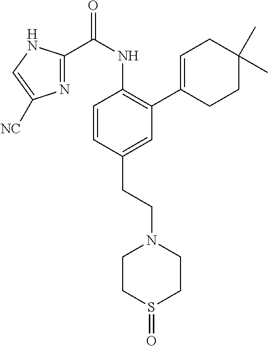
C1=CC(CCN2CCS(=O)CC2)=CC(C2=CCC(C)(C)CC2)=C1NC(C1=NC([NC])=CN1)=O
